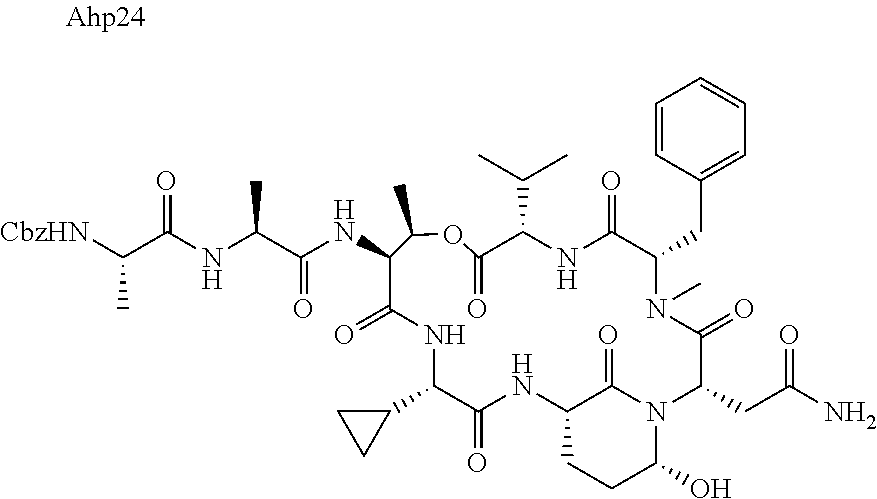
[CbzHN]C(C(NC(C(NC1C(=O)NC(C2CC2)C(=O)NC2CCC(O)N(C2=O)C(CC(N)=O)C(=O)N(C)C(CC2=CC=CC=C2)C(=O)NC(C(C)C)C(=O)OC1C)=O)C)=O)C
